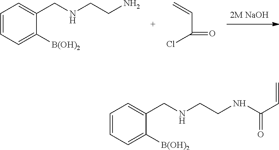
C1=CC=C([B(OH)2])C(CNCCN)=C1.C=CC(Cl)=O.C1=CC=C([B(OH)2])C(CNCCNC(=O)C=C)=C1
